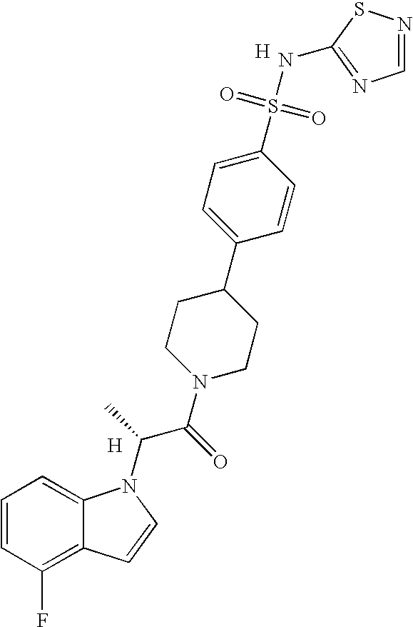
C1=CC(F)=C2C(=C1)N(C(C(N1CCC(C3=CC=C(S(=O)(=O)NC4=NC=NS4)C=C3)CC1)=O)C)C=C2.[H].[H]
